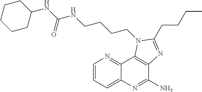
C1=CC=C2C(=N1)C1=C(C(N)=N2)N=C(CCCC)N1CCCCNC(NC1CCCCC1)=O
